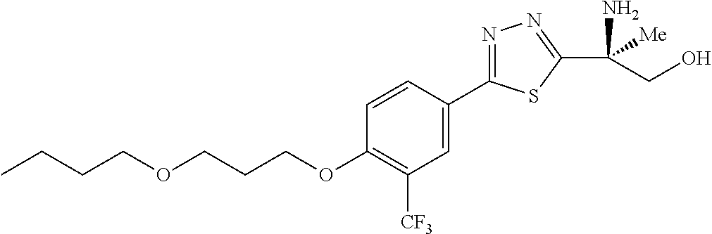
CCCCOCCCOC1=C([CF3])C=C(C2=NN=C(C(N)([Me])CO)S2)C=C1
